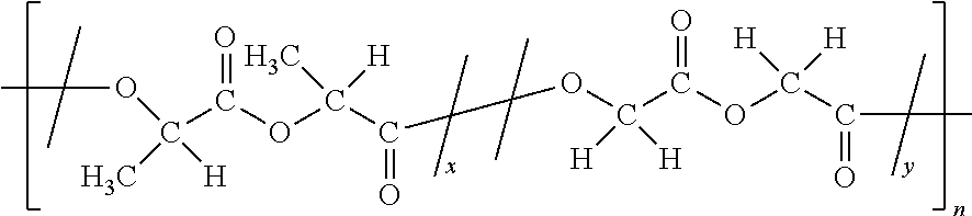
C(C(OC(C(=O)C(C)(C)C(C)(C)OC(C(=O)OC(C(=O)C(C)(C)C)([H])[H])([H])[H])(C)[H])=O)(OC(C)(C)C)([H])C
